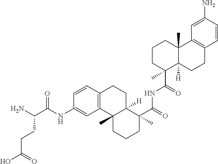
C1=CC2=C(C=C1NC(C(N)CCC(O)=O)=O)C1(C)C([H])(CC2)C(C(=O)NC(C2(C)C3([H])C(C)(CCC2)C2=C(CC3)C=CC(N)=C2)=O)(C)CCC1
